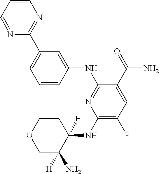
C1(NC2([H])CCOCC2([H])N)=C(F)C=C(C(=O)N)C(NC2=CC(C3=NC=CC=N3)=CC=C2)=N1
